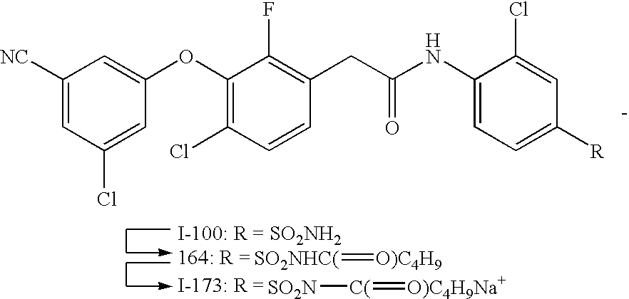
[SO2N][C(]=[O)C4H9Na+].[SO2NHC(]=[O)C4H9].C1([NC])=CC(Cl)=CC(OC2=C(Cl)C=CC(CC(NC3=CC=C([R])C=C3Cl)=O)=C2F)=C1
